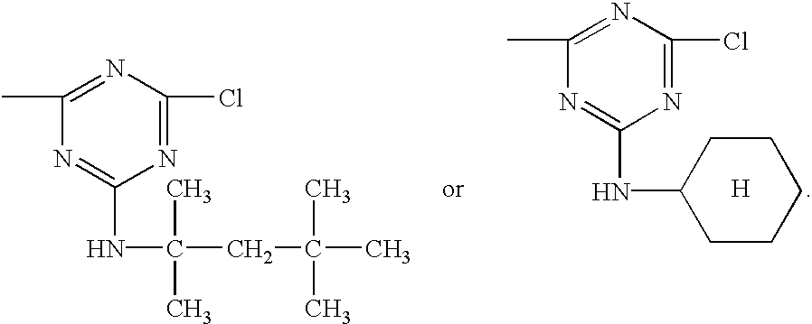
CC1=NC(Cl)=NC(NC(C)(C)CC(C)(C)C)=N1.CC1=NC(Cl)=NC(NC2CCCCC2)=N1.[H]
